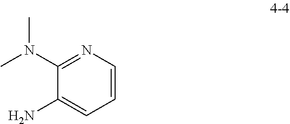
NC1=CC=CN=C1N(C)C
